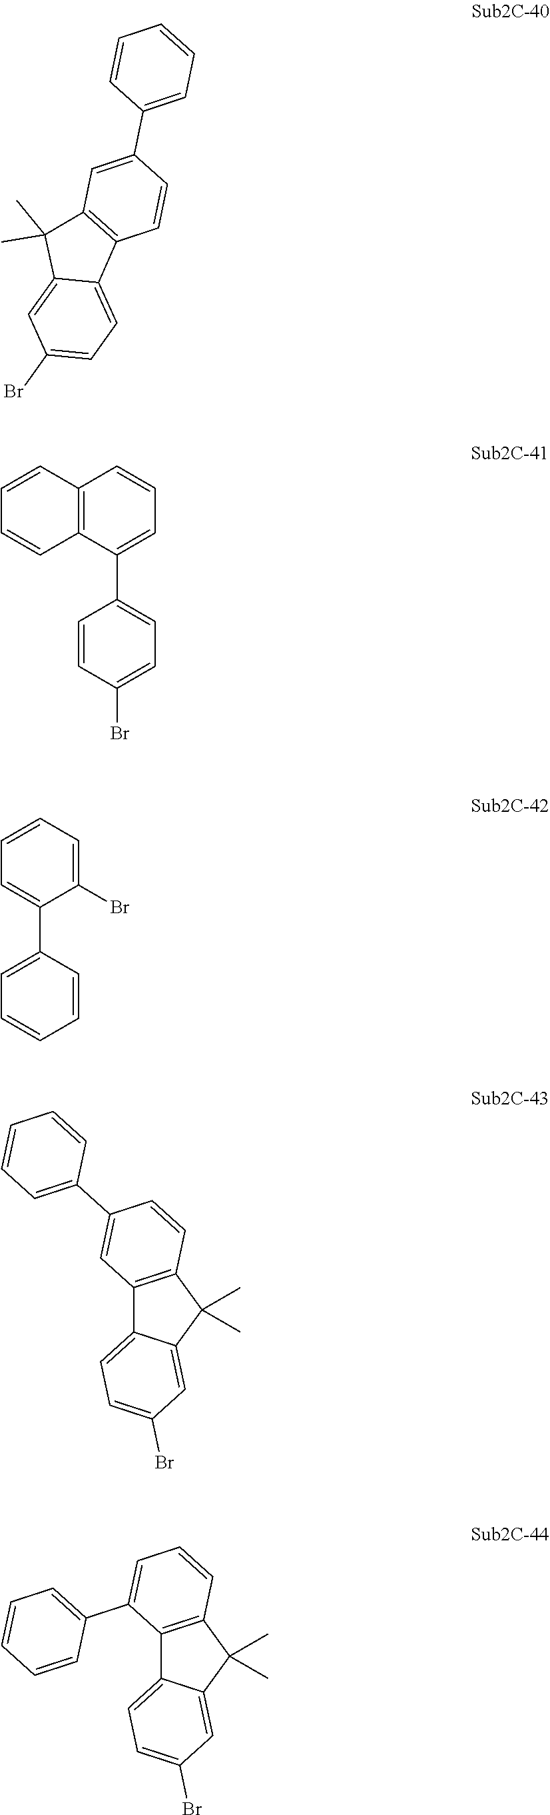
C12=CC=C(Br)C=C1C(C)(C)C1=C2C=CC(C2=CC=CC=C2)=C1.C12=C(C(C3=CC=C(Br)C=C3)=CC=C1)C=CC=C2.C1=C(Br)C(C2=CC=CC=C2)=CC=C1.C12=C(C(C)(C)C3=CC(Br)=CC=C13)C=CC(C1=CC=CC=C1)=C2.C12=C(C(C)(C)C3=CC(Br)=CC=C13)C=CC=C2C1=CC=CC=C1
